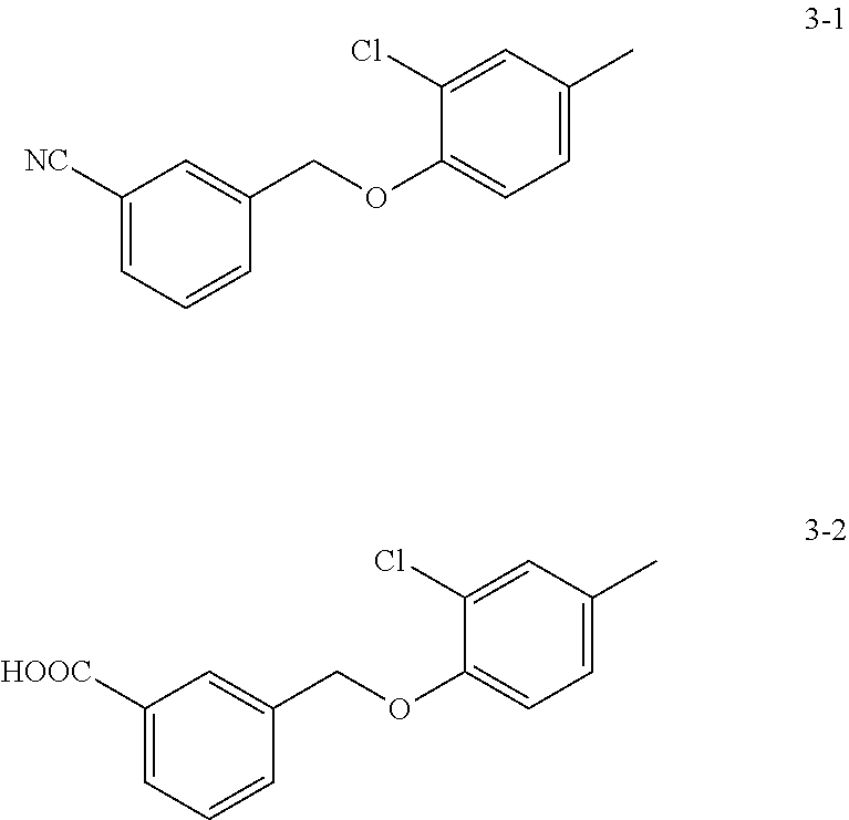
[NC]C1=CC=CC(COC2=CC=C(C)C=C2Cl)=C1.[HOOC]C1=CC=CC(COC2=CC=C(C)C=C2Cl)=C1
